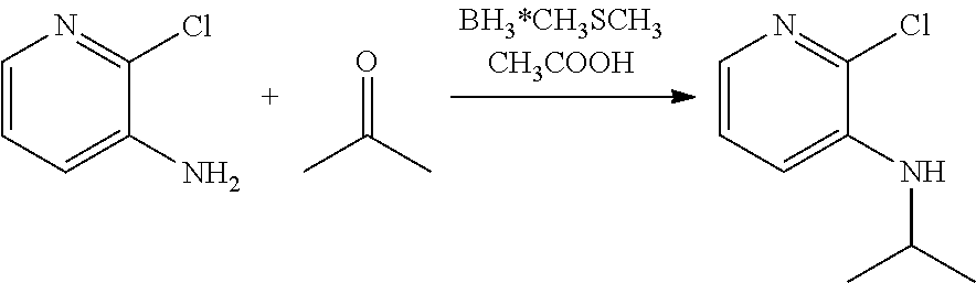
C1=CC=C(N)C(Cl)=N1.O=C(C)C.C1=CC=C(NC(C)C)C(Cl)=N1
